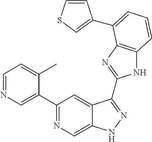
C1=NC=C(C2=NC=C3C(=C2)C(C2=NC4=C(N2)C=CC=C4C2=CSC=C2)=NN3)C(C)=C1
